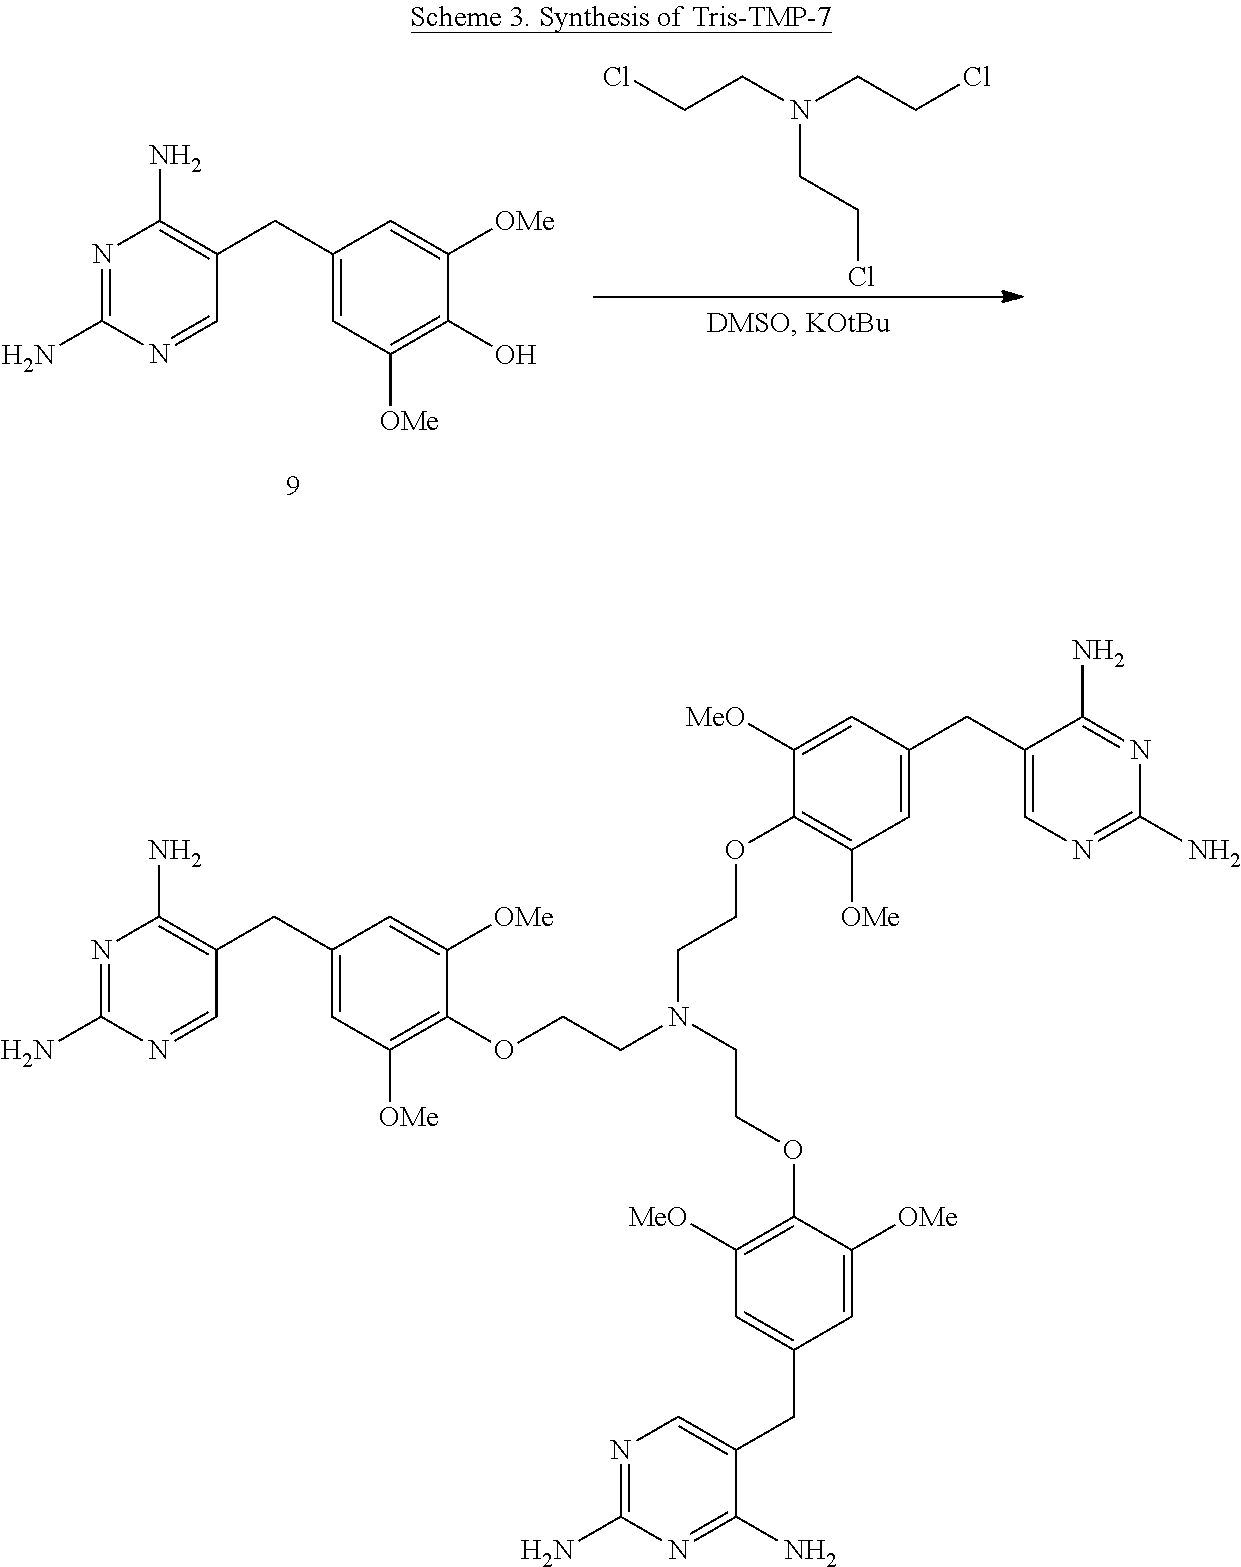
N1=C(N)N=CC(CC2=CC([OMe])=C(O)C([OMe])=C2)=C1N.ClCCN(CCCl)CCCl.N1=C(N)N=CC(CC2=CC([OMe])=C(OCCN(CCOC3=C([MeO])C=C(CC4=CN=C(N)N=C4N)C=C3[OMe])CCOC3=C([OMe])C=C(CC4=CN=C(N)N=C4N)C=C3[MeO])C([OMe])=C2)=C1N
